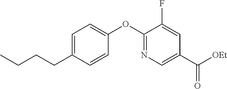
C1=C(CCCC)C=CC(OC2=NC=C(C([OEt])=O)C=C2F)=C1
